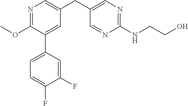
C1(OC)=NC=C(CC2=CN=C(NCCO)N=C2)C=C1C1=CC=C(F)C(F)=C1
